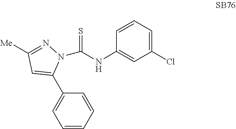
[Me]C1=NN(C(NC2=CC(Cl)=CC=C2)=S)C(C2=CC=CC=C2)=C1
